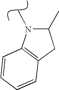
C12=C(CC(C)N1C)C=CC=C2
